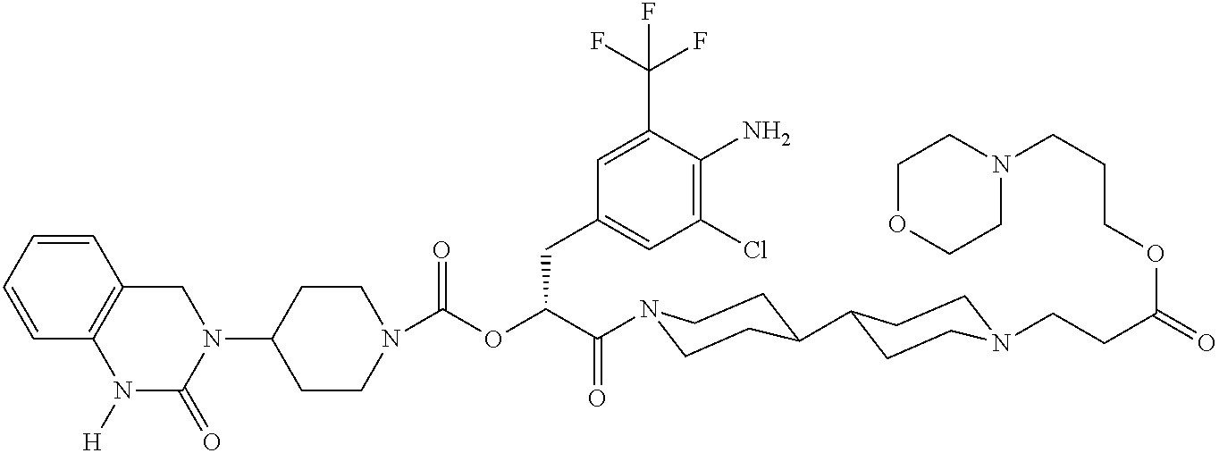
N1(C2CCN(C(=O)OC(C(=O)N3CCC(C4CCN(CCC(=O)OCCCN5CCOCC5)CC4)CC3)CC3=CC(Cl)=C(N)C(C(F)(F)F)=C3)CC2)CC2=C(N([H])C1=O)C=CC=C2
